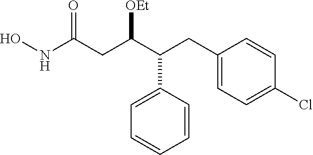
C1(CC(C(CC(NO)=O)[OEt])C2=CC=CC=C2)=CC=C(Cl)C=C1
